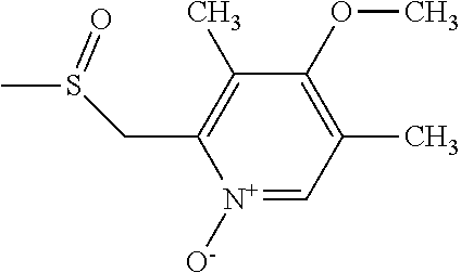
[N+]1([O-])=CC(C)=C(OC)C(C)=C1CS(C)=O
